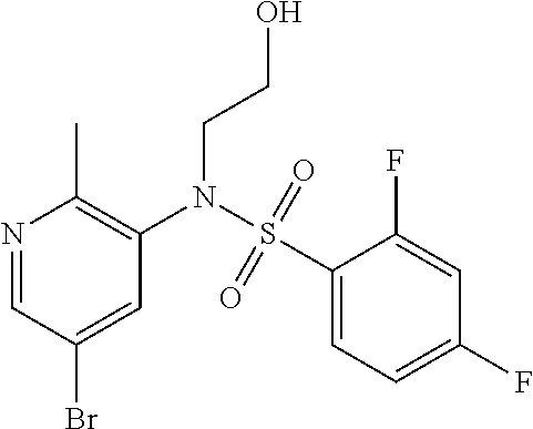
N1=CC(Br)=CC(N(S(C2=CC=C(F)C=C2F)(=O)=O)CCO)=C1C
